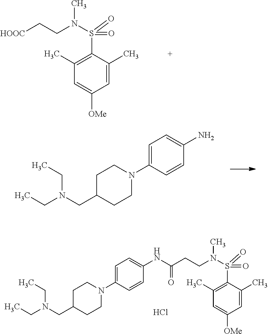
C1=C(C)C(S(=O)(N(C)CC[HOOC])=O)=C(C)C=C1[OMe].N1(C2=CC=C(N)C=C2)CCC(CN(CC)CC)CC1.Cl.C1(N2CCC(CN(CC)CC)CC2)=CC=C(NC(CCN(S(C2=C(C)C=C([OMe])C=C2C)(=O)=O)C)=O)C=C1
